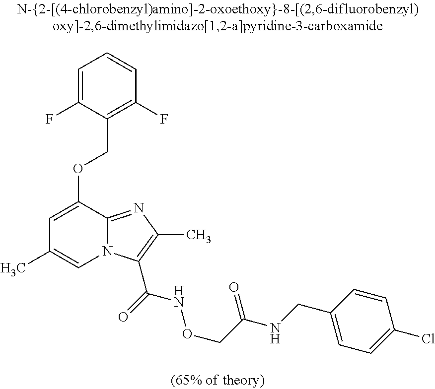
C1=C(F)C(COC2=CC(C)=CN3C2=NC(C)=C3C(=O)NOCC(NCC2=CC=C(Cl)C=C2)=O)=C(F)C=C1
